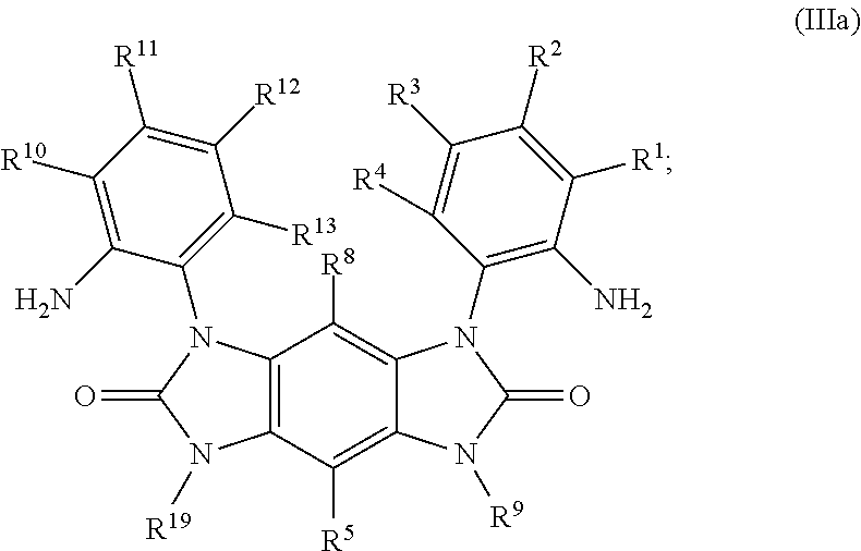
C12=C(C([R5])=C3C(=C1[R8])N(C1=C(N)C([R1])=C([R2])C([R3])=C1[R4])C(=O)N3[R9])N([R19])C(=O)N2C1=C([R13])C([R12])=C([R11])C([R10])=C1N
